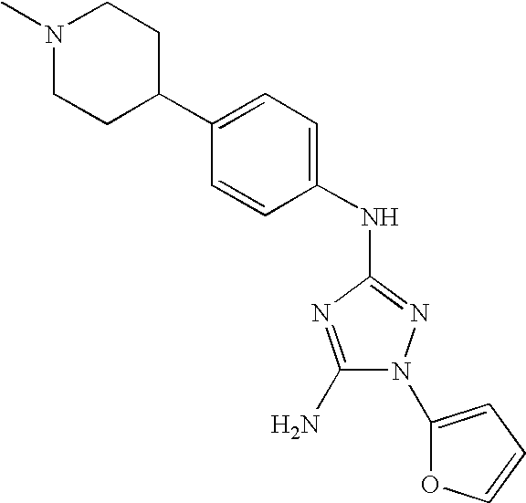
C1(N)=NC(NC2=CC=C(C3CCN(C)CC3)C=C2)=NN1C1=CC=CO1
